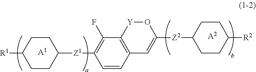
C1CC([Z1]C2=C(F)C3=C(C=C2)C=C([Z2]C2CCC([R2])CC2)O[Y]3)CCC1[R1].[A1].[A2]
